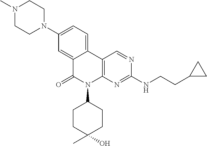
C1(N2CCN(C)CC2)=CC=C2C(=C1)C(=O)N(C1CCC(O)(C)CC1)C1=C2C=NC(NCCC2CC2)=N1
